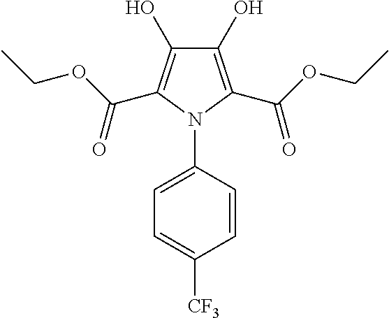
C1(O)=C(C(OCC)=O)N(C2=CC=C([CF3])C=C2)C(C(OCC)=O)=C1O
